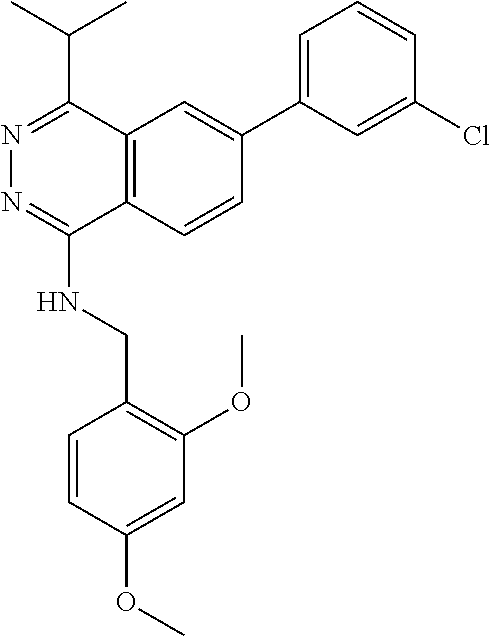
C12=C(C=CC(C3=CC=CC(Cl)=C3)=C1)C(NCC1=C(OC)C=C(OC)C=C1)=NN=C2C(C)C
